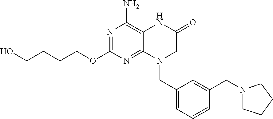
N1=C(OCCCCO)N=C2C(=C1N)NC(=O)CN2CC1=CC=CC(CN2CCCC2)=C1
